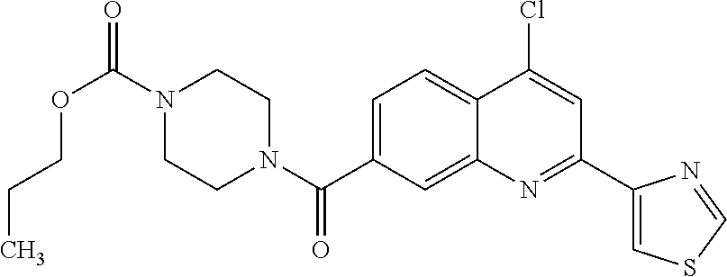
N1(C(OCCC)=O)CCN(C(=O)C2=CC=C3C(=C2)N=C(C2=CSC=N2)C=C3Cl)CC1
